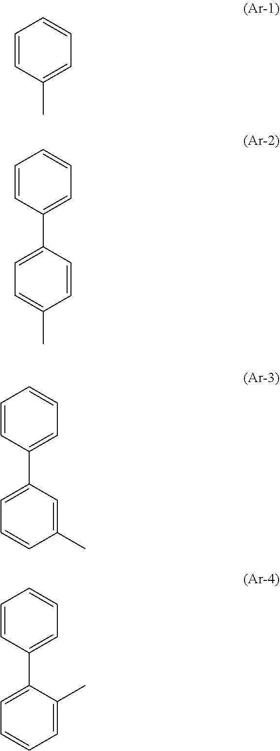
C1=CC(C)=CC=C1.C1=CC(C2=CC=C(C)C=C2)=CC=C1.C1=CC(C2=CC=CC(C)=C2)=CC=C1.C1=CC(C2=CC=CC=C2C)=CC=C1
